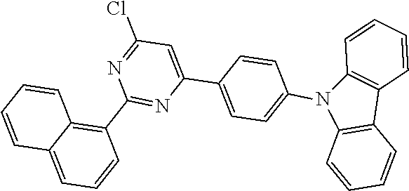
C12=C(N(C3=CC=C(C4=CC(Cl)=NC(C5=C6C(=CC=C5)C=CC=C6)=N4)C=C3)C3=C1C=CC=C3)C=CC=C2
